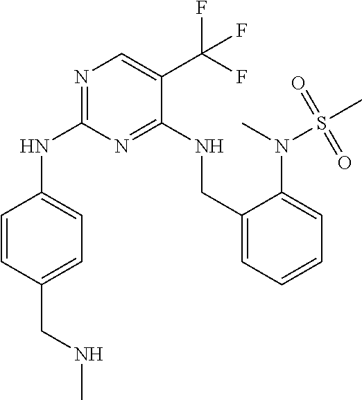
N(C1=NC=C(C(F)(F)F)C(NCC2=CC=CC=C2N(S(=O)(C)=O)C)=N1)C1=CC=C(CNC)C=C1
